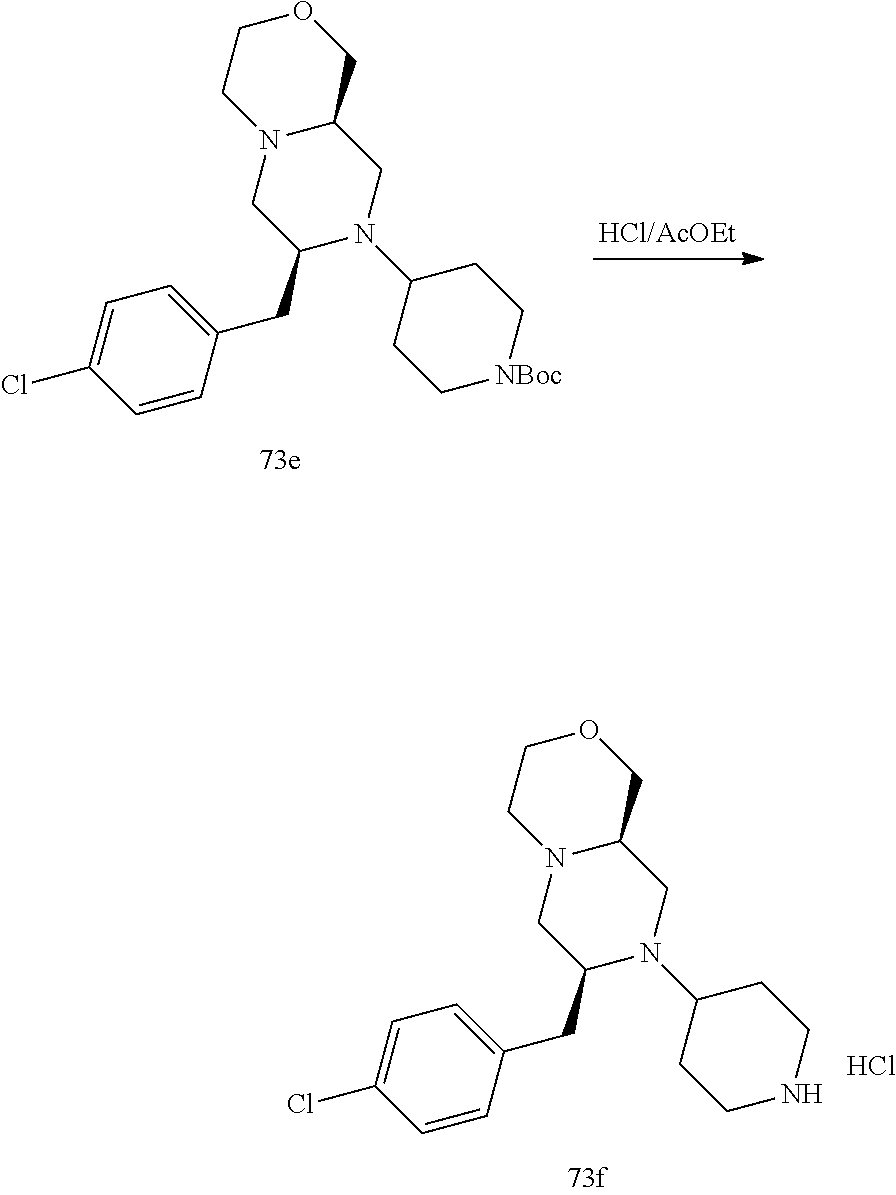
C1=CC(CC2N(C3CC[NBoc]CC3)CC3N(C2)CCOC3)=CC=C1Cl.C1=CC(CC2N(C3CCNCC3)CC3N(C2)CCOC3)=CC=C1Cl.Cl
